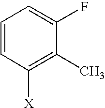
C1=CC([X])=C(C)C(F)=C1
